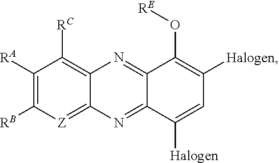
C1([RA])=C([RB])[Z]=C2C(=C1[RC])N=C1C(=N2)C([Halogen])=CC([Halogen])=C1O[RE]
